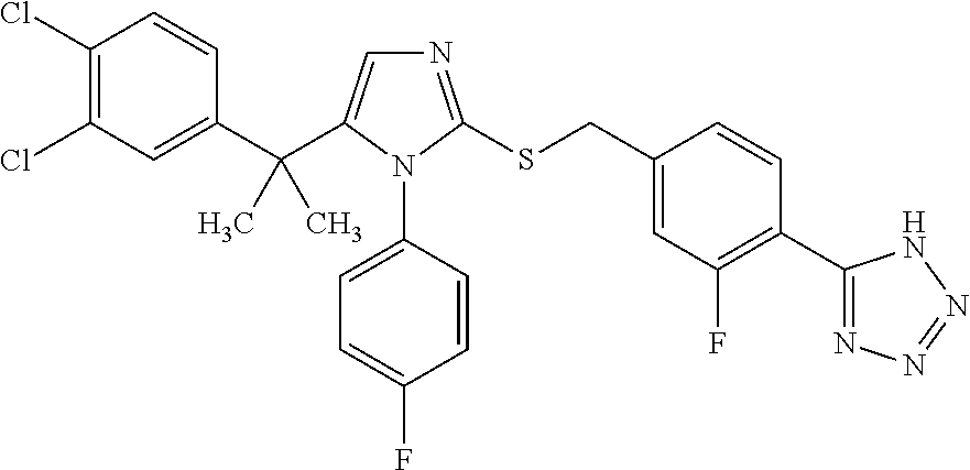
C1(Cl)=C(Cl)C=C(C(C2=CN=C(SCC3=CC(F)=C(C4=NN=NN4)C=C3)N2C2=CC=C(F)C=C2)(C)C)C=C1
